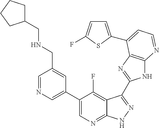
C1=NC=C(C2=CN=C3C(=C2F)C(C2=NC4=C(N2)N=CC=C4C2=CC=C(F)S2)=NN3)C=C1CNCC1CCCC1
